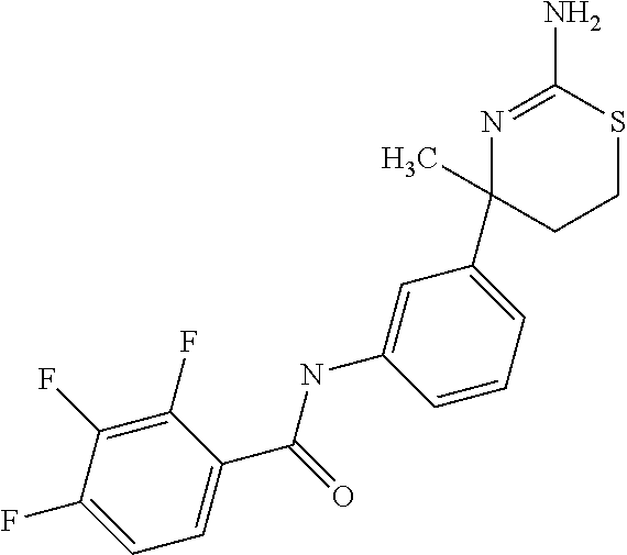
N1=C(N)SCCC1(C1=CC=CC(NC(=O)C2=CC=C(F)C(F)=C2F)=C1)C
